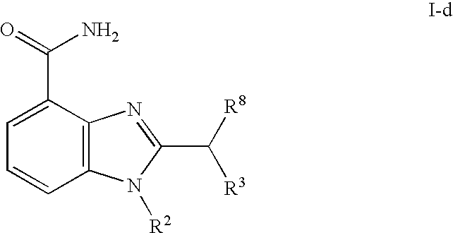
C1=C(C(=O)N)C2=C(C=C1)N([R2])C(C([R3])[R8])=N2
